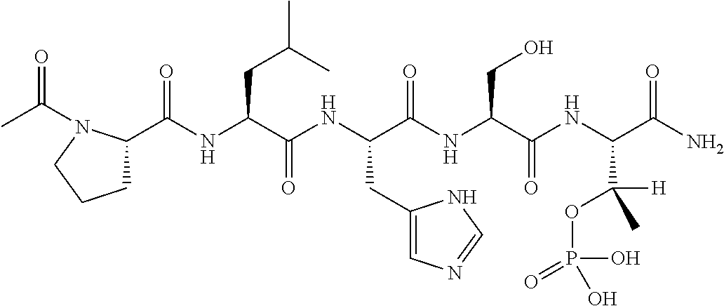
CC(=O)N1C(C(NC(C(NC(C(NC(C(NC(C(N)=O)C([H])(C)OP(=O)(O)O)=O)CO)=O)CC2=CN=CN2)=O)CC(C)C)=O)CCC1
